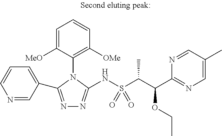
C1=C([MeO])C(N2C(C3=CC=CN=C3)=NN=C2NS(C(C(C2=NC=C(C)C=N2)OCC)C)(=O)=O)=C([OMe])C=C1
